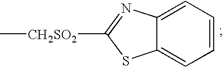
C12=CC=CC=C1SC([CH2SO2]C)=N2
